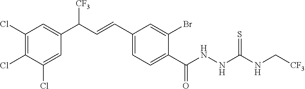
C1(Cl)=C(Cl)C(Cl)=CC(C(C=CC2=CC=C(C(NNC(NC[CF3])=S)=O)C(Br)=C2)[CF3])=C1
